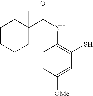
C1=CC([OMe])=CC(S)=C1NC(=O)C1(C)CCCCC1
